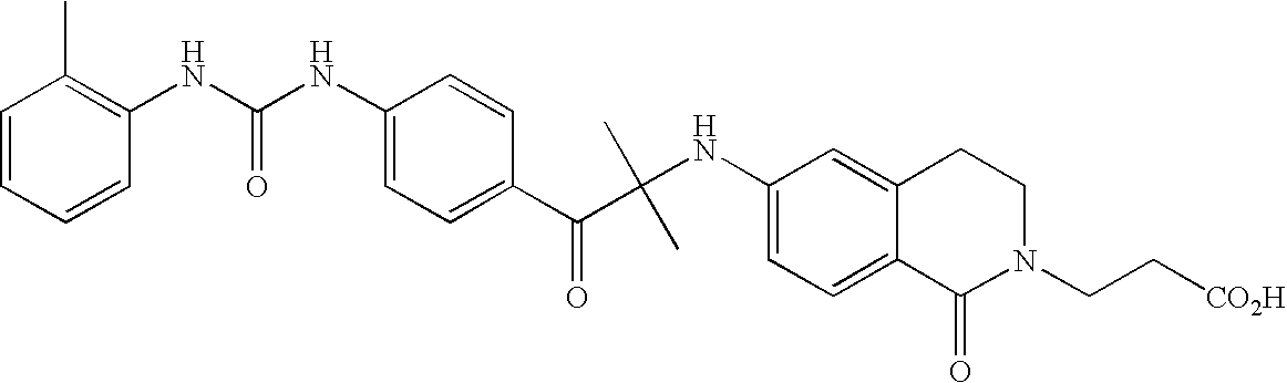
C1(NC(NC2=C(C)C=CC=C2)=O)=CC=C(C(=O)C(C)(C)NC2=CC=C3C(=C2)CCN(CC[CO2H])C3=O)C=C1
